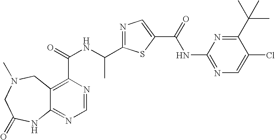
C12=NC=NC(C(=O)NC(C3=NC=C(C(=O)NC4=NC=C(Cl)C(C(C)(C)C)=N4)S3)C)=C1CN(C)CC(=O)N2
